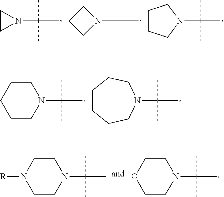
N1(C(C)(C)C)CC1.N1(C(C)(C)C)CCC1.N1(C(C)(C)C)CCCC1.N1(C(C)(C)C)CCCCCC1.C(C)(C)(C)N1CCCCC1.N1(C(C)(C)C)CCN([R])CC1.N1(C(C)(C)C)CCOCC1
